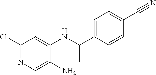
C1(Cl)=NC=C(N)C(NC(C2=CC=C(C#N)C=C2)C)=C1
